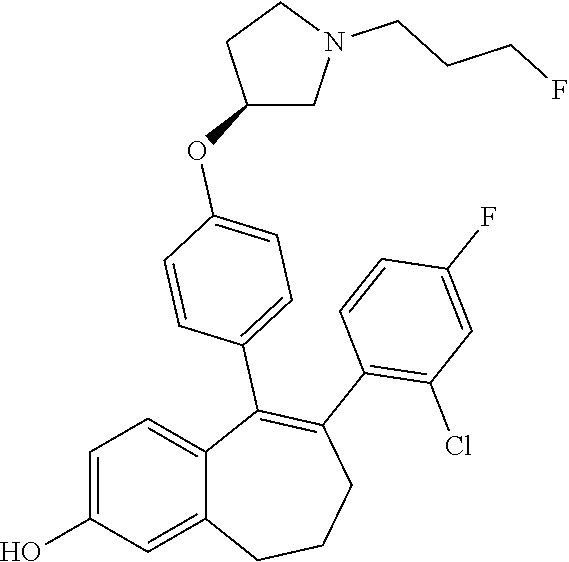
C1=C(O)C=C2C(=C1)C(C1=CC=C(OC3CN(CCCF)CC3)C=C1)=C(C1=C(Cl)C=C(F)C=C1)CCC2
